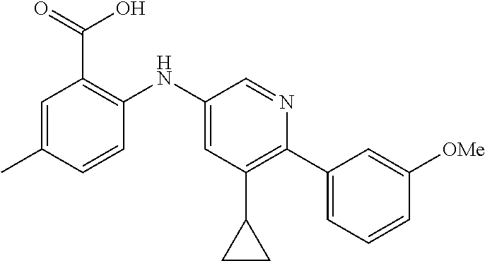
C1=C(C)C=CC(NC2=CC(C3CC3)=C(C3=CC=CC([OMe])=C3)N=C2)=C1C(=O)O
